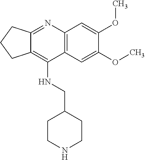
C12=C(C=C(OC)C(OC)=C1)C(NCC1CCNCC1)=C1C(=N2)CCC1
